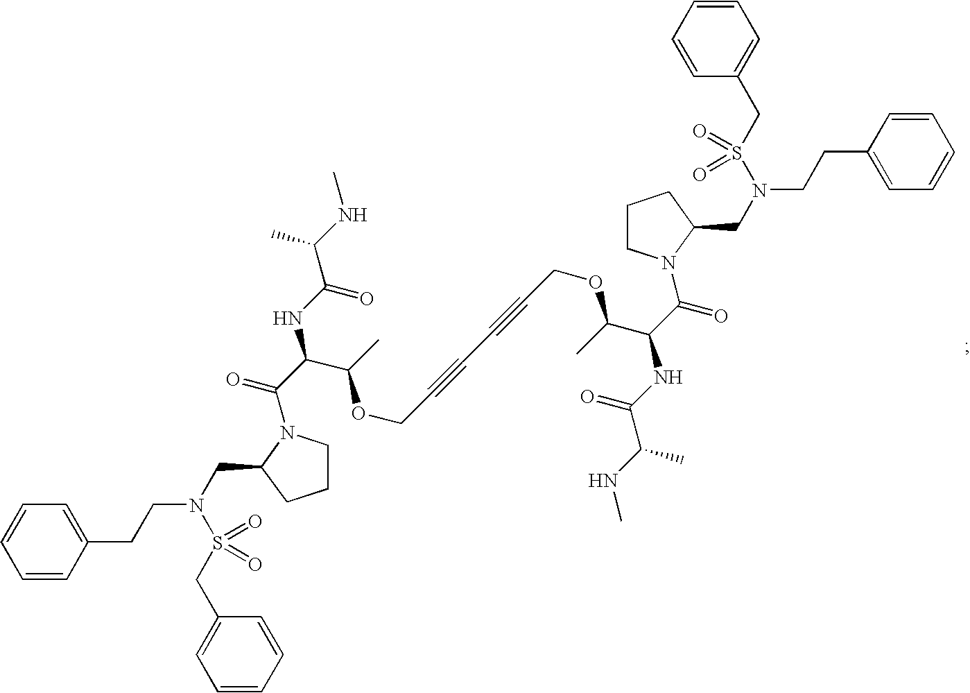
C1=CC(CCN(S(=O)(CC2=CC=CC=C2)=O)CC2CCCN2C(=O)C(C(OCC#CC#CCOC(C(C(N2C(CN(CCC3=CC=CC=C3)S(=O)(CC3=CC=CC=C3)=O)CCC2)=O)NC(=O)C(NC)C)C)C)NC(=O)C(NC)C)=CC=C1
